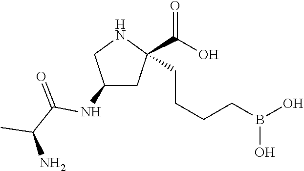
C(CCCB(O)O)C1(C(O)=O)CC(NC(C(C)N)=O)CN1
